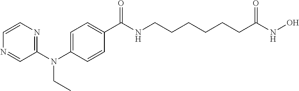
C1(N(C2=CC=C(C(NCCCCCCC(NO)=O)=O)C=C2)CC)=NC=CN=C1
